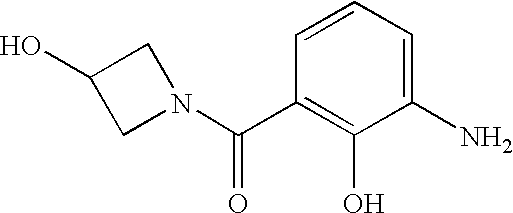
C1(N)=CC=CC(C(N2CC(O)C2)=O)=C1O
